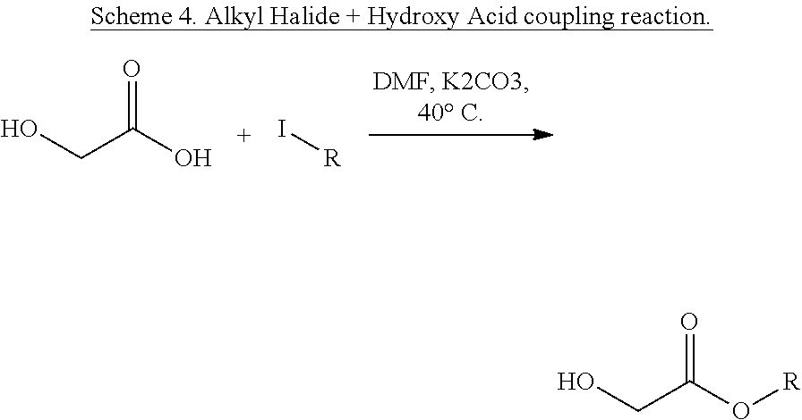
OCC(O)=O.I[R].O([R])C(CO)=O
